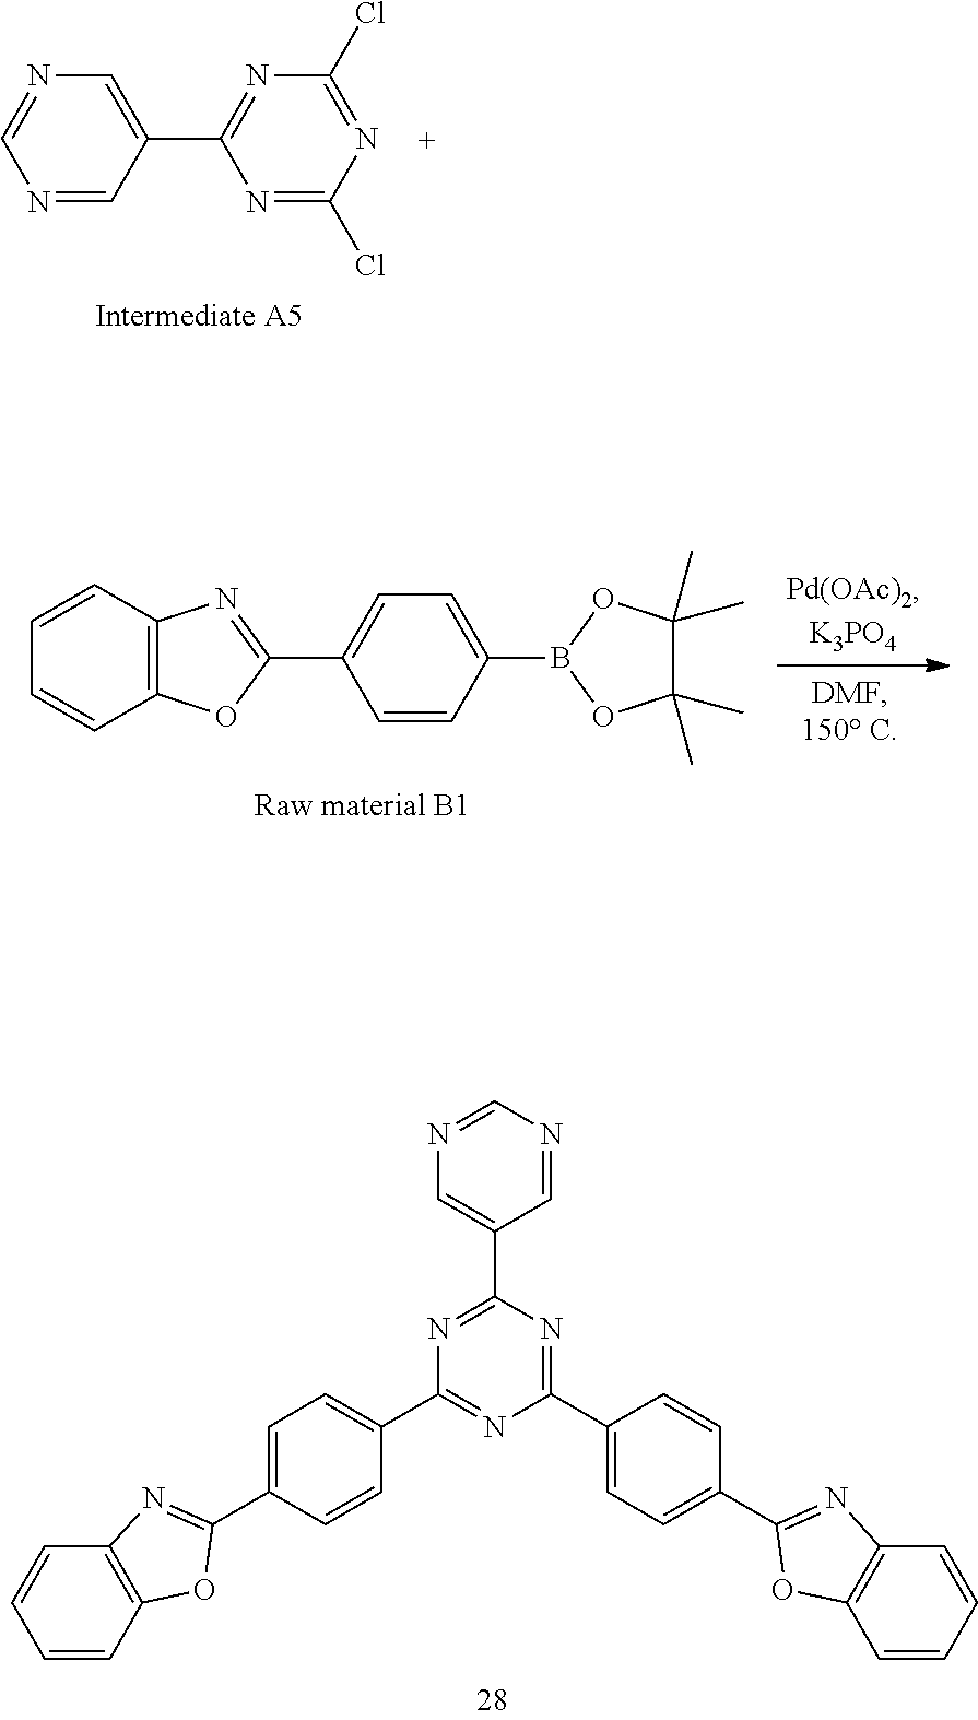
C12=C(C=CC=C1)N=C(C1=CC=C(B3OC(C)(C)C(C)(C)O3)C=C1)O2.C1(C2=CC=C(C3=NC4=C(O3)C=CC=C4)C=C2)=NC(C2=CN=CN=C2)=NC(C2=CC=C(C3=NC4=C(O3)C=CC=C4)C=C2)=N1.N1=CN=CC(C2=NC(Cl)=NC(Cl)=N2)=C1
